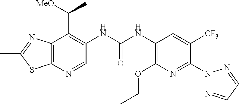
N1=C(C)SC2=C1C(C([MeO])C)=C(NC(NC1=C(OCC)N=C(N3N=CC=N3)C([CF3])=C1)=O)C=N2
